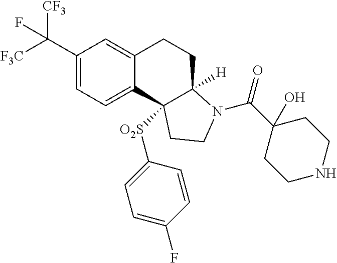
C1(C([CF3])([F3C])F)=CC=C2C(=C1)CCC1([H])C2([O2S]C2=CC=C(F)C=C2)CCN1C(C1(O)CCNCC1)=O
